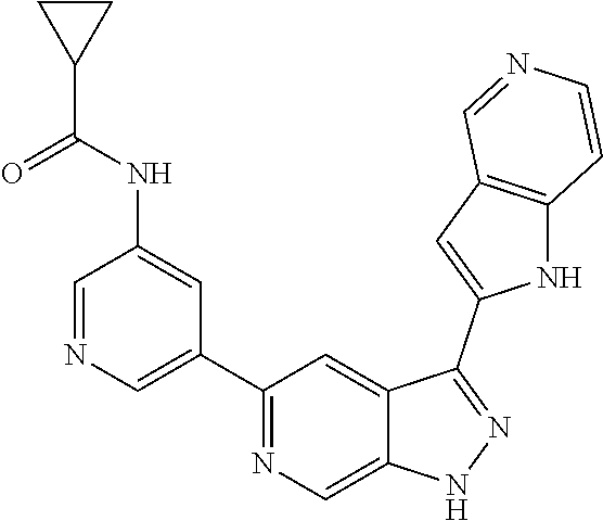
C1(C2=CN=CC(NC(C3CC3)=O)=C2)=NC=C2C(=C1)C(C1=CC3=C(N1)C=CN=C3)=NN2
